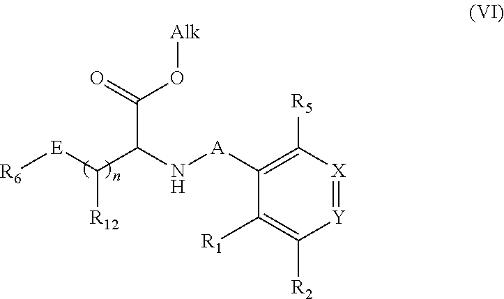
[R6][E]C([R12])C(N[A]C1=C([R5])[X]=[Y]C([R2])=C1[R1])C(O[Alk])=O
